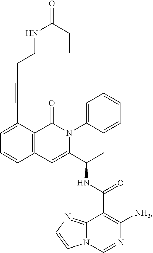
C1=C(C#CCCNC(=O)C=C)C2=C(C=C1)C=C(C(C)NC(C1=C([NH2])N=CN3C1=NC=C3)=O)N(C1=CC=CC=C1)C2=O
